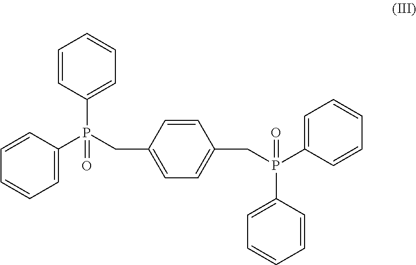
C1=CC(CP(C2=CC=CC=C2)(C2=CC=CC=C2)=O)=CC=C1CP(C1=CC=CC=C1)(=O)C1=CC=CC=C1
